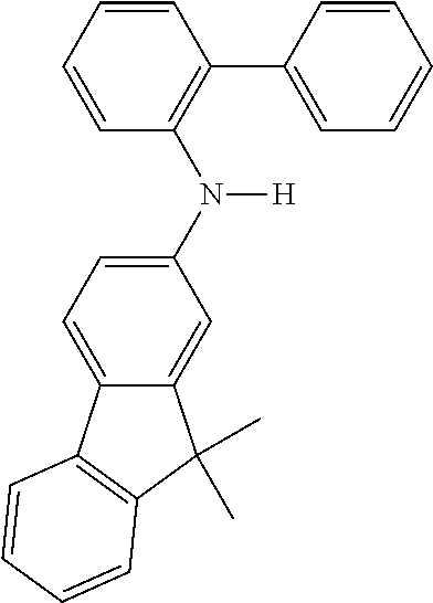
C1=CC(C2=CC=CC=C2)=C(N(C2=CC=C3C(=C2)C(C)(C)C2=C3C=CC=C2)[H])C=C1
